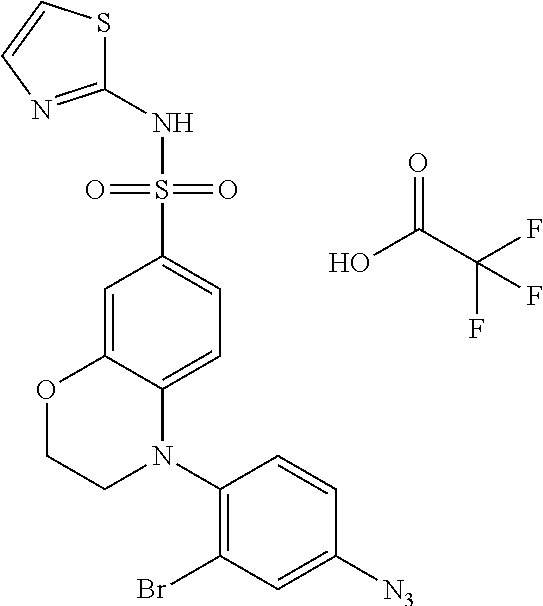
S(C1=CC=C2C(=C1)OCCN2C1=C(Br)C=C([N3])C=C1)(NC1=NC=CS1)(=O)=O.OC(C(F)(F)F)=O
